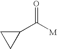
C1(C([M])=O)CC1
